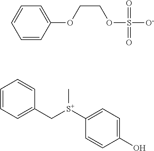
C1([S+](CC2=CC=CC=C2)C)=CC=C(O)C=C1.C1=CC(OCCOS([O-])(=O)=O)=CC=C1
